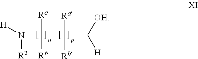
N([R2])(C([Ra])([Rb])C([Ra])([Rb])C([OH])[H])[H]
